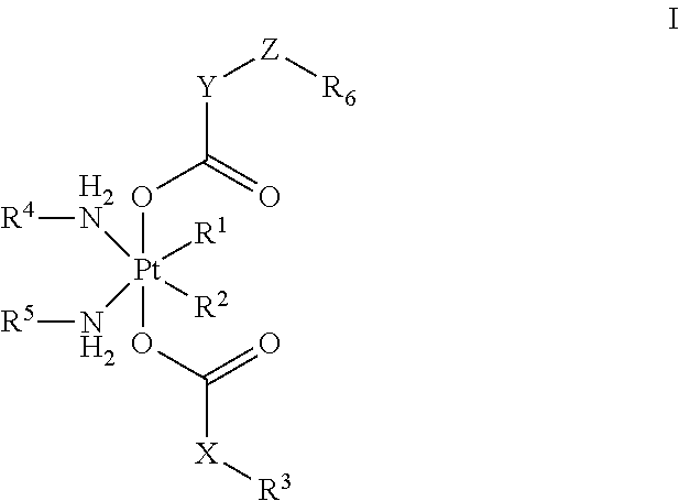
[Pt](OC([Y][Z][R6])=O)(OC([X][R3])=O)([R1])([R2])([H2N][R4])N[R5]
